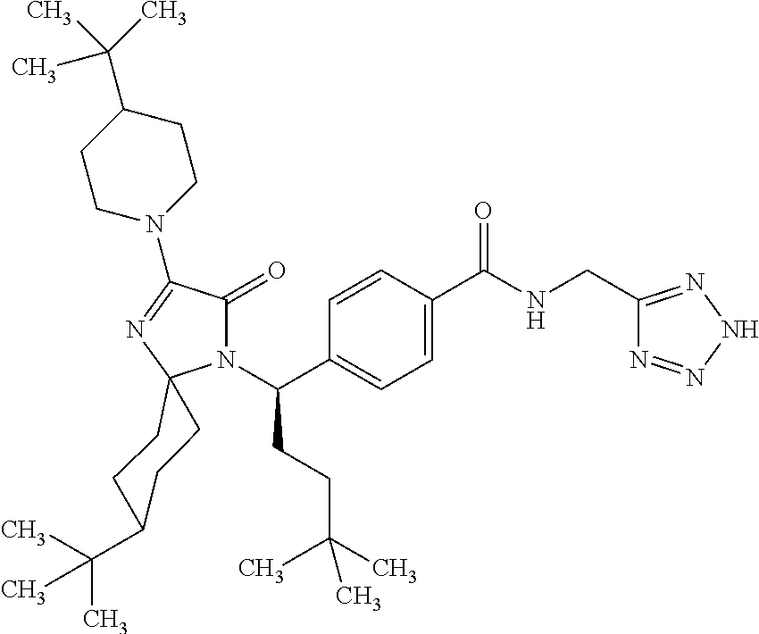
N1(C(C2=CC=C(C(NCC3=NNN=N3)=O)C=C2)CCC(C)(C)C)C(=O)C(N2CCC(C(C)(C)C)CC2)=NC12CCC(C(C)(C)C)CC2
